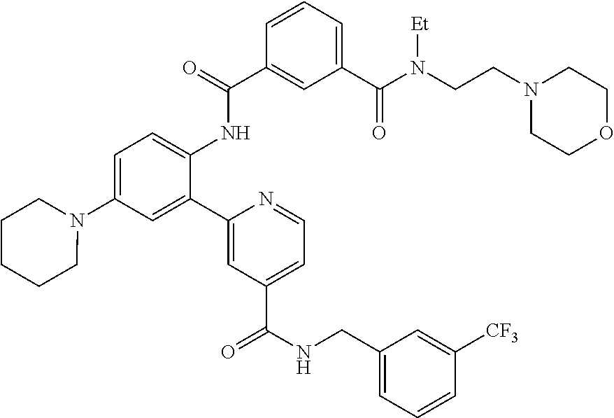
C1=C(N2CCCCC2)C=C(C2=CC(C(NCC3=CC=CC([CF3])=C3)=O)=CC=N2)C(NC(C2=CC(C(=O)N(CCN3CCOCC3)[Et])=CC=C2)=O)=C1
